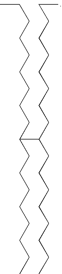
C(CCCCCC(CCCCCCCC)C(CCCCCCCCC)CCCCCCCC)CCC
